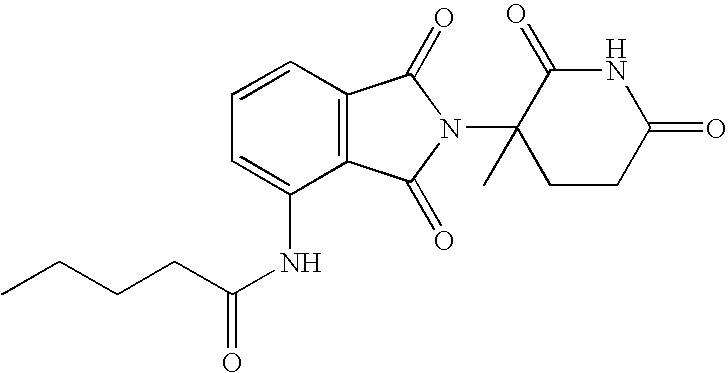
C1=C(NC(CCCC)=O)C2=C(C=C1)C(=O)N(C1(C)CCC(=O)NC1=O)C2=O
